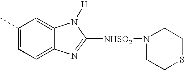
C1(C)=CC=C2C(=C1)N([H])C([NHSO2]N1CCSCC1)=N2
